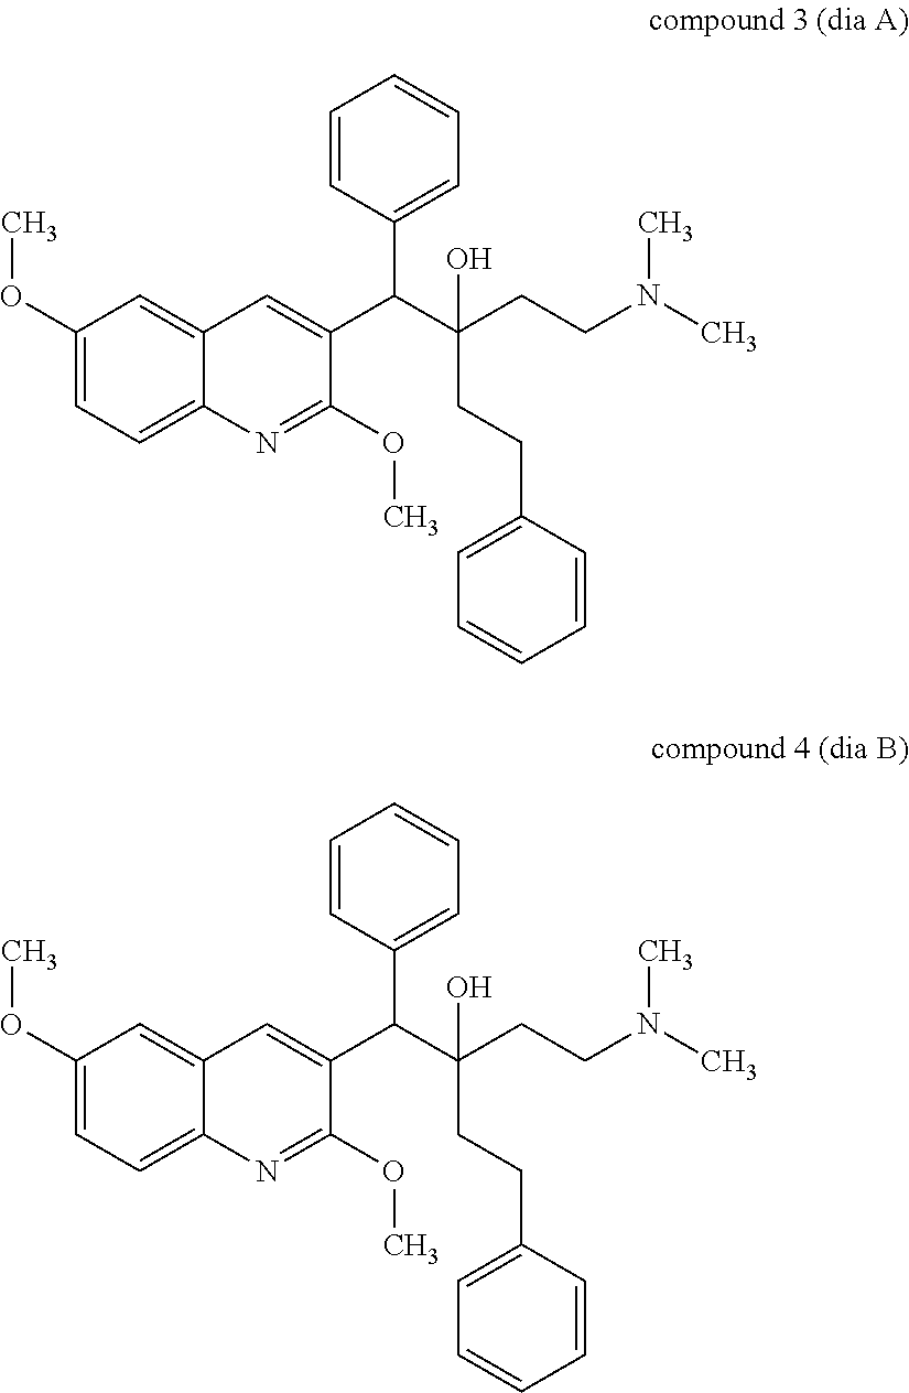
C1(OC)=CC=C2C(=C1)C=C(C(C(CCN(C)C)(CCC1=CC=CC=C1)O)C1=CC=CC=C1)C(OC)=N2.C1(OC)=CC=C2C(=C1)C=C(C(C(CCN(C)C)(CCC1=CC=CC=C1)O)C1=CC=CC=C1)C(OC)=N2
